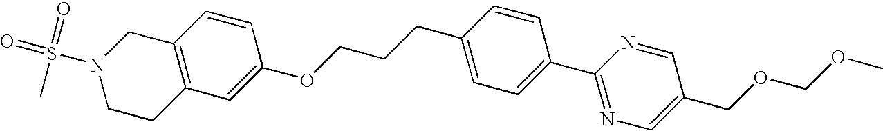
C1(OCCCC2=CC=C(C3=NC=C(COCOC)C=N3)C=C2)=CC2=C(C=C1)CN(S(=O)(=O)C)CC2
